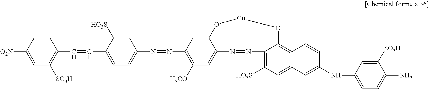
C1=CC([O2N])=CC([SO3H])=C1C=CC1=CC=C(N=NC2=C([H3CO])C=C3C(=C2)O[Cu]OC2=C4C(=CC([HO3S])=C2N=N3)C=C(NC2=CC=C(N)C([SO3H])=C2)C=C4)C=C1[HO3S]
